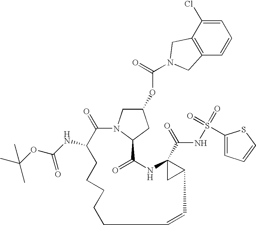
O(C1CN2C(C1)C(=O)NC1(C(=O)NS(=O)(C3=CC=CS3)=O)CC1C=CCCCCCC(NC(OC(C)(C)C)=O)C2=O)C(=O)N1CC2=C(C=CC=C2Cl)C1
